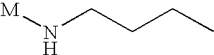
N(CCCC)[M]
